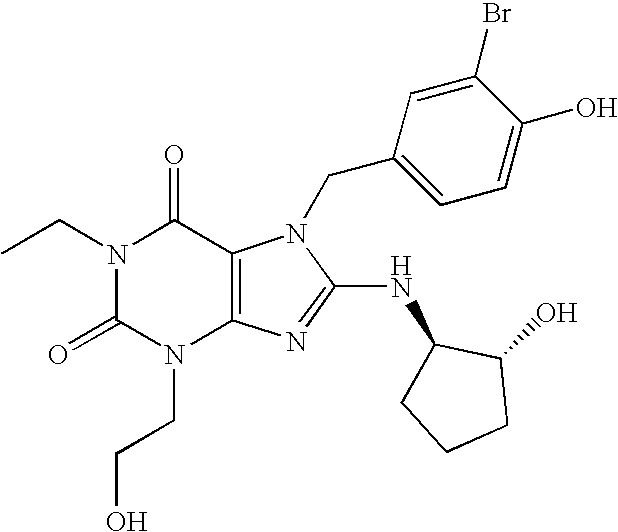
N1(CC)C(=O)N(CCO)C2=C(C1=O)N(CC1=CC=C(O)C(Br)=C1)C(NC1CCCC1O)=N2
